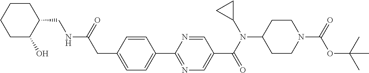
C1(CC(NCC2CCCCC2O)=O)=CC=C(C2=NC=C(C(N(C3CC3)C3CCN(C(=O)OC(C)(C)C)CC3)=O)C=N2)C=C1
